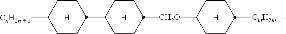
[H].[H].C1CC([CH2O]C2CCC([CmH2m + 1])CC2)CCC1C1CCC([CnH2n + 1])CC1.[H]
